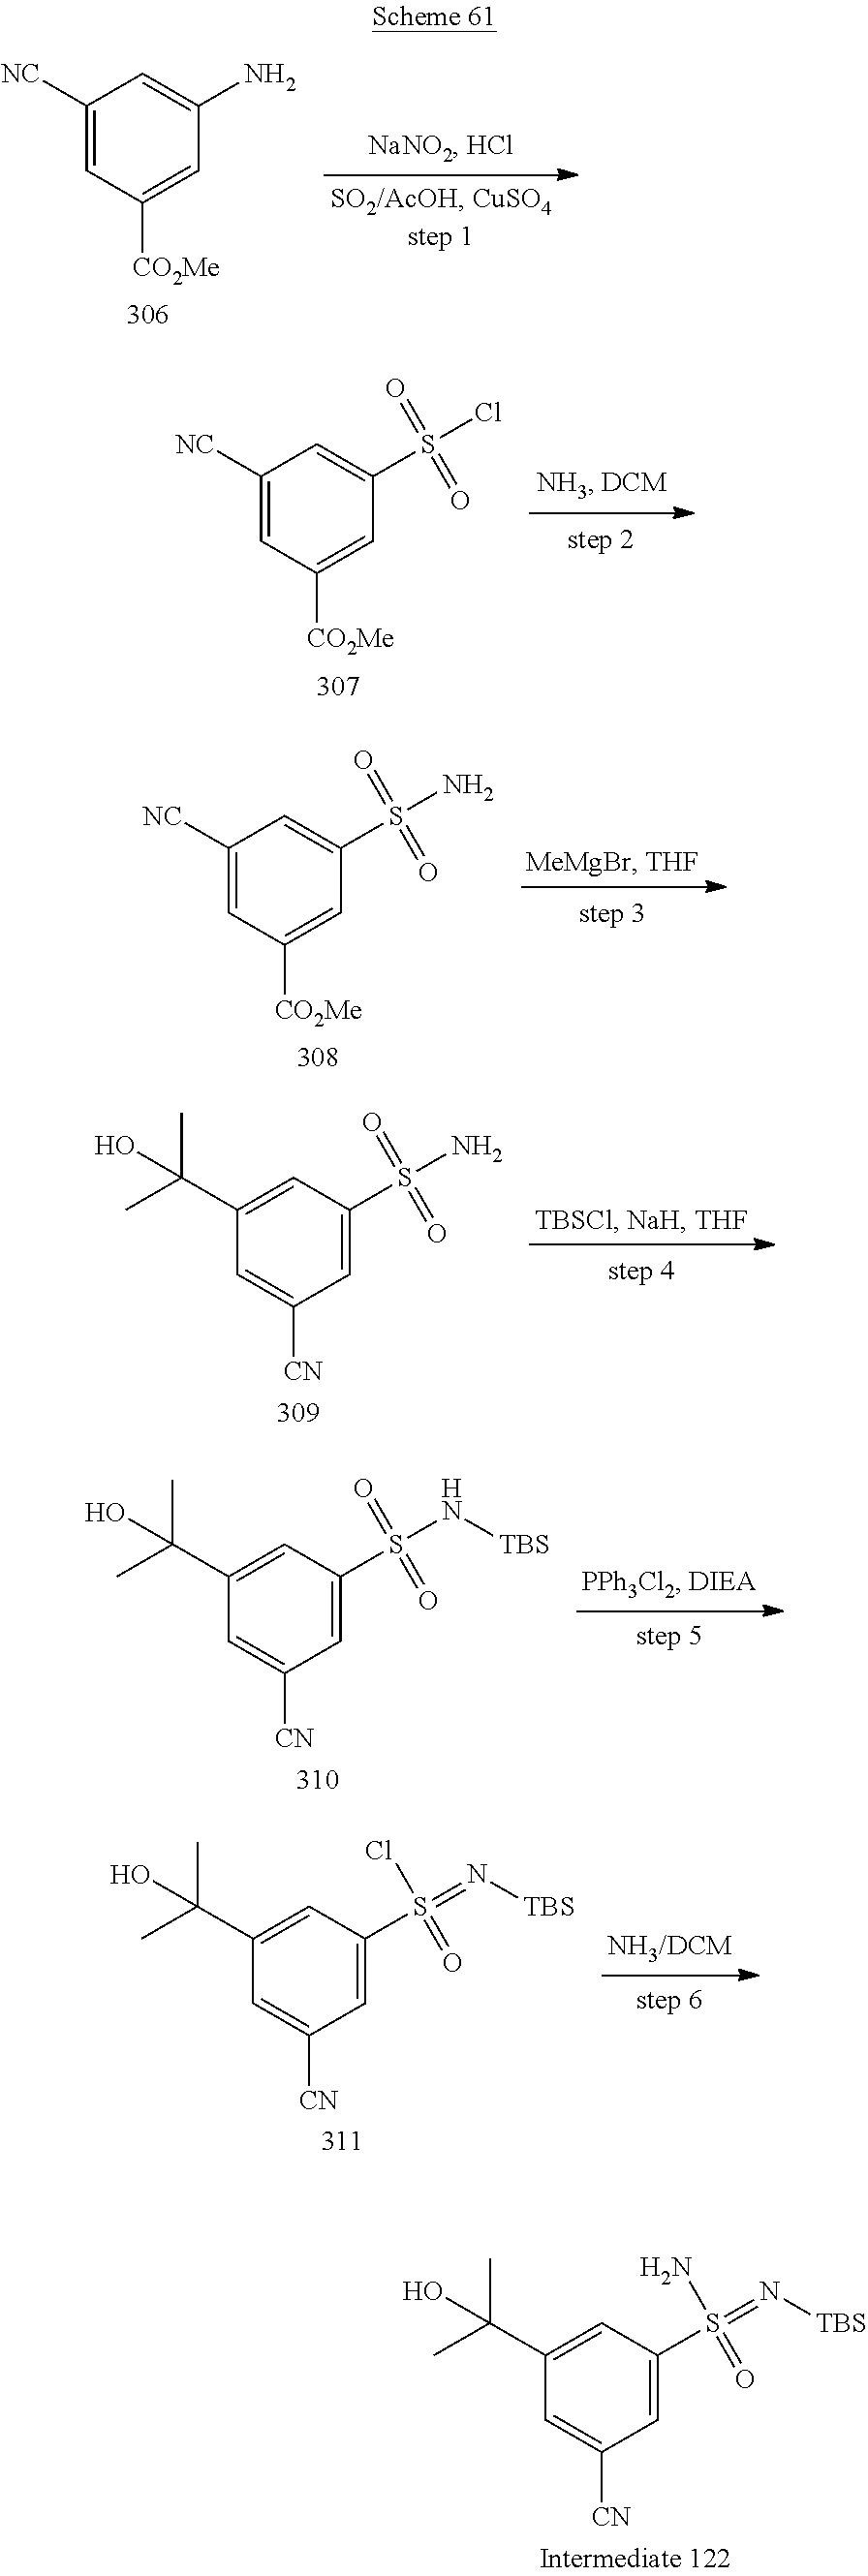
NC1=CC([NC])=CC([CO2Me])=C1.O=S(Cl)(=O)C1=CC([NC])=CC([CO2Me])=C1.O=S(N)(=O)C1=CC([NC])=CC([CO2Me])=C1.O=S(N)(C1=CC([CN])=CC(C(C)(O)C)=C1)=O.O=S(N[TBS])(C1=CC([CN])=CC(C(C)(O)C)=C1)=O.ClS(=N[TBS])(C1=CC([CN])=CC(C(C)(O)C)=C1)=O.NS(=N[TBS])(C1=CC([CN])=CC(C(C)(O)C)=C1)=O
